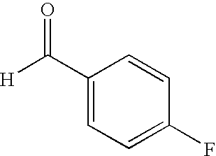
[H]C(=O)C1=CC=C(F)C=C1
